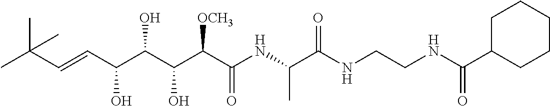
CC(C=CC(C(C(C(C(NC(C(NCCNC(C1CCCCC1)=O)=O)C)=O)[OCH3])O)O)O)(C)C
